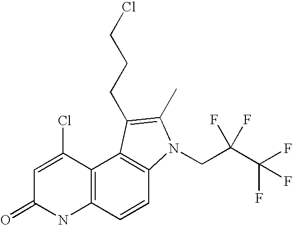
C12=C(C=CC3=C1C(CCCCl)=C(C)N3CC(C(F)(F)F)(F)F)NC(=O)C=C2Cl
